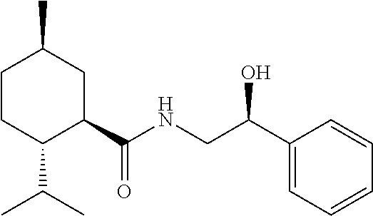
C1CC(C(C)C)C(C(NCC(C2=CC=CC=C2)O)=O)CC1C
